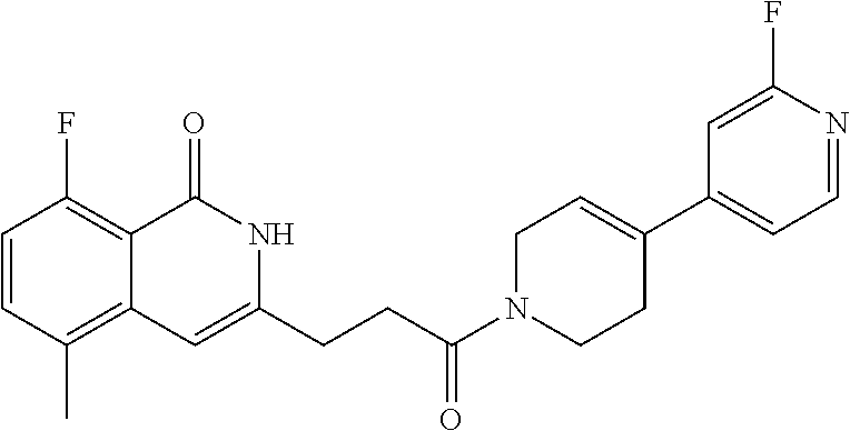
C1=CC(C)=C2C(=C1F)C(=O)NC(CCC(N1CCC(C3=CC=NC(F)=C3)=CC1)=O)=C2
